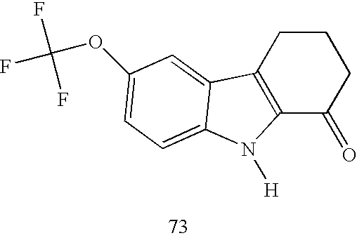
C12=C(CCCC1=O)C1=CC(OC(F)(F)F)=CC=C1N2[H]
